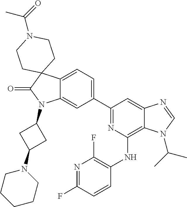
C12=CC=C(C3=NC(NC4=C(F)N=C(F)C=C4)=C4C(=C3)N=CN4C(C)C)C=C1N(C1CC(N3CCCCC3)C1)C(=O)C21CCN(C(=O)C)CC1
